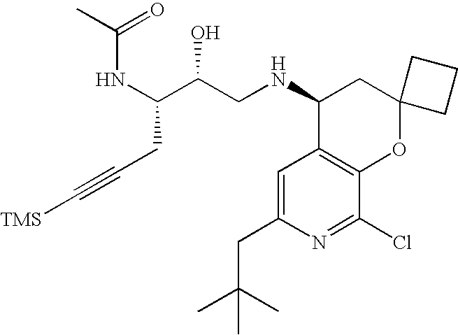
N(C(C(CNC1C2=C(OC3(C1)CCC3)C(Cl)=NC(CC(C)(C)C)=C2)O)CC#C[TMS])C(C)=O
